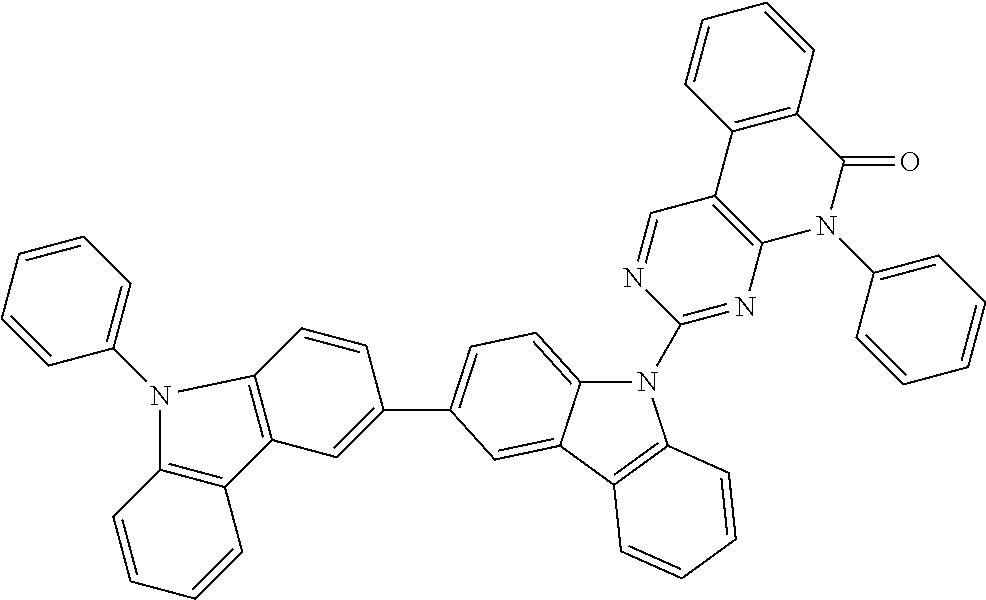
N1(C2=NC3=C(C=N2)C2=C(C(=O)N3C3=CC=CC=C3)C=CC=C2)C2=CC=C(C3=CC4=C(C=C3)N(C3=CC=CC=C3)C3=C4C=CC=C3)C=C2C2=C1C=CC=C2
